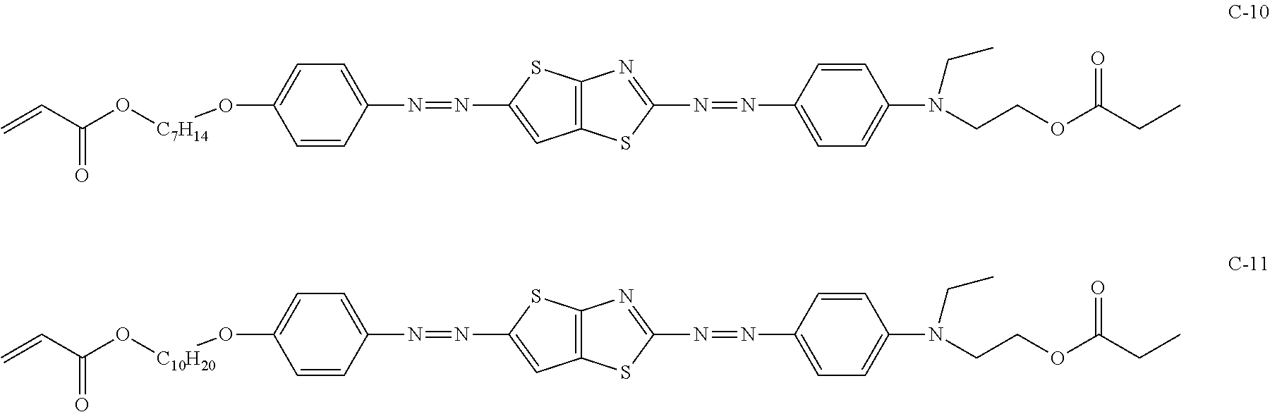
C=CC(=O)O[C7H14]OC1=CC=C(N=NC2=CC3=C(S2)N=C(N=NC2=CC=C(N(CCOC(CC)=O)CC)C=C2)S3)C=C1.C=CC(=O)O[C10H20]OC1=CC=C(N=NC2=CC3=C(S2)N=C(N=NC2=CC=C(N(CCOC(CC)=O)CC)C=C2)S3)C=C1
